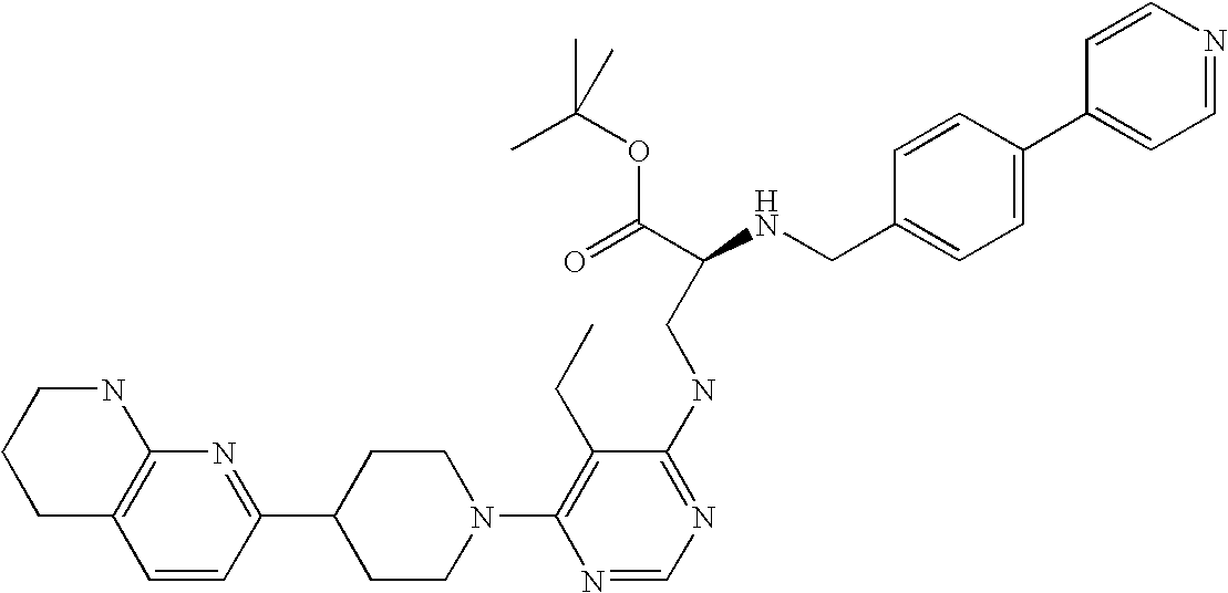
C1=CC(C2CCN(C3=C(CC)C(NCC(NCC4=CC=C(C5=CC=NC=C5)C=C4)C(=O)OC(C)(C)C)=NC=N3)CC2)=NC2=C1CCCN2
